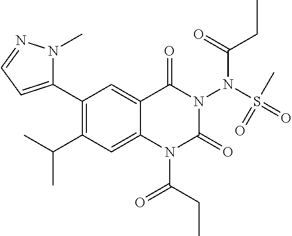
C1(C2=CC=NN2C)=C(C(C)C)C=C2C(=C1)C(=O)N(N(S(=O)(=O)C)C(CC)=O)C(=O)N2C(CC)=O
